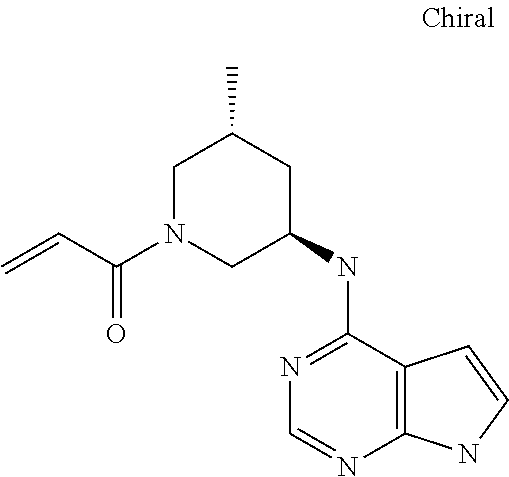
N1=C(NC2CC(C)CN(C(C=C)=O)C2)C2=C(N=C1)NC=C2
